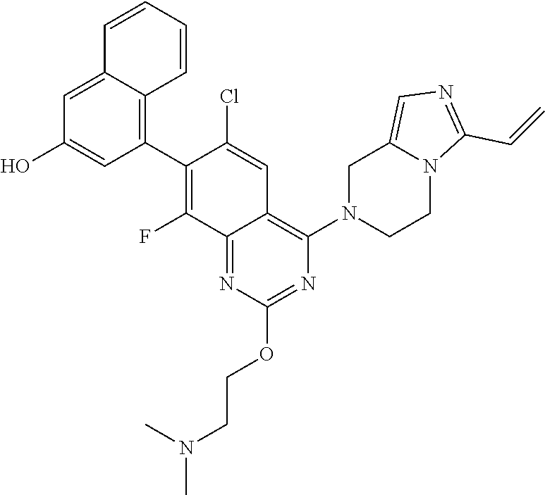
N(C)(CCOC1=NC(N2CC3=CN=C(C=C)N3CC2)=C2C(=N1)C(F)=C(C1=C3C(=CC(O)=C1)C=CC=C3)C(Cl)=C2)C
